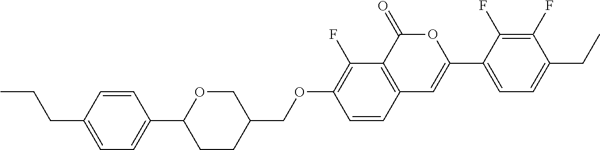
C12=C(C(=O)OC(C3=CC=C(CC)C(F)=C3F)=C1)C(F)=C(OCC1COC(C3=CC=C(CCC)C=C3)CC1)C=C2
